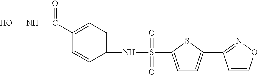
ONC(C1=CC=C(NS(=O)(=O)C2=CC=C(C3=NOC=C3)S2)C=C1)=O
